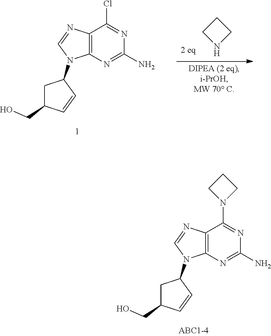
C12=C(N=C(N)N=C1Cl)N(C1CC(CO)C=C1)C=N2.N1CCC1.C12=C(N=C(N)N=C1N1CCC1)N(C1CC(CO)C=C1)C=N2
